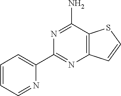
C1=CC=NC(C2=NC3=C(C(N)=N2)SC=C3)=C1
